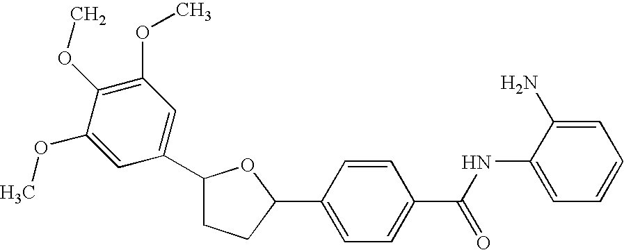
C1=C(N)C(NC(C2=CC=C(C3CCC(C4=CC(OC)=C(OC)C(OC)=C4)O3)C=C2)=O)=CC=C1
